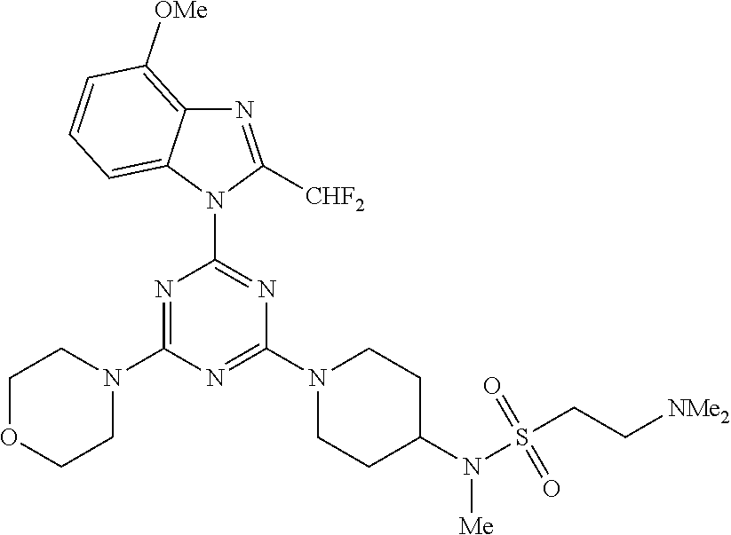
N1=C(N2CCOCC2)N=C(N2CCC(N(S(CC[NMe2])(=O)=O)[Me])CC2)N=C1N1C2=CC=CC([OMe])=C2N=C1[CHF2]
